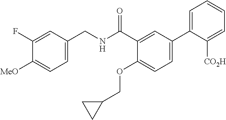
C1=C(CNC(C2=CC(C3=CC=CC=C3[CO2H])=CC=C2OCC2CC2)=O)C=C(F)C([MeO])=C1
